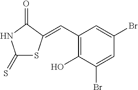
C1(=S)SC(=CC2=C(O)C(Br)=CC(Br)=C2)C(=O)N1
